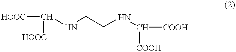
[HOOC]C([HOOC])NCCNC([COOH])[COOH]
